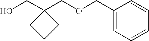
OCC1(COCC2=CC=CC=C2)CCC1
